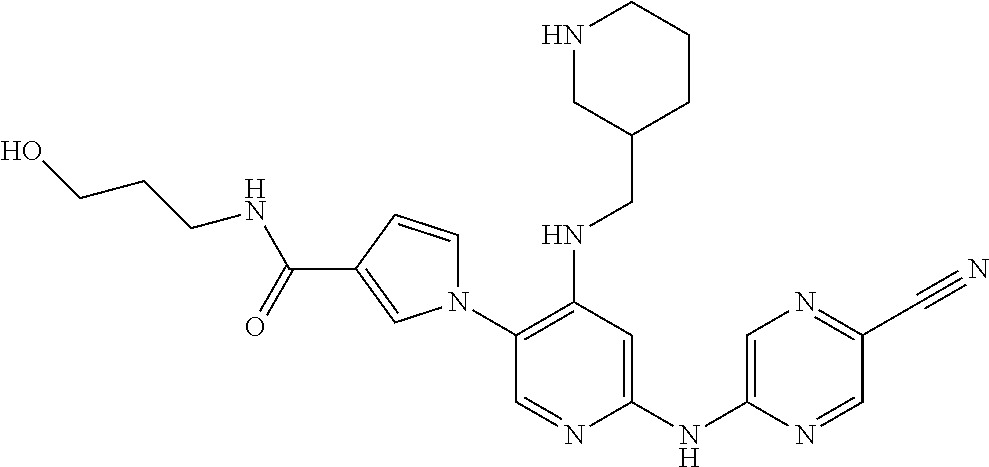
C1(N2C=CC(C(=O)NCCCO)=C2)=C(NCC2CCCNC2)C=C(NC2=CN=C(C#N)C=N2)N=C1
